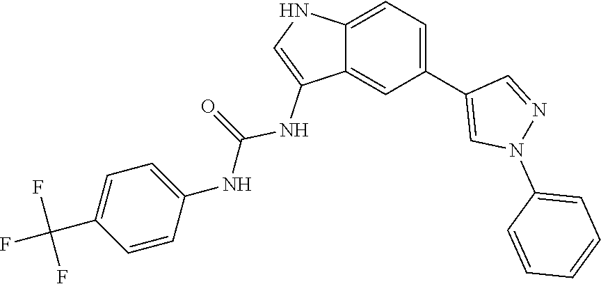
N(C1=CC=C(C(F)(F)F)C=C1)C(=O)NC1=CNC2=CC=C(C3=CN(C4=CC=CC=C4)N=C3)C=C12
